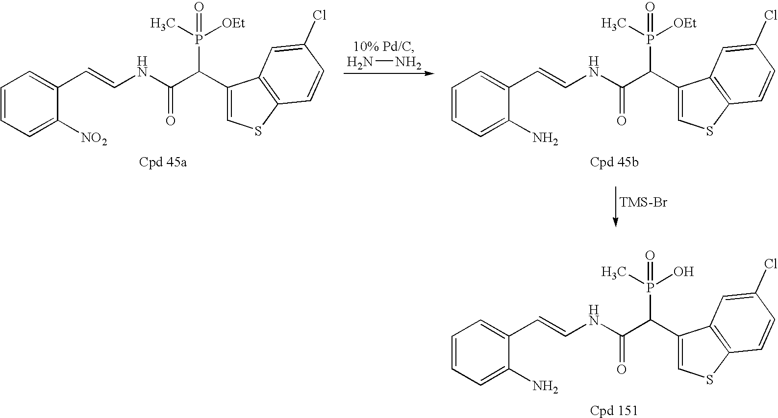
C1=CC=C(N)C(C=CNC(C(C2=CSC3=C2C=C(Cl)C=C3)P(C)(O)=O)=O)=C1.C1=CC=C([NO2])C(C=CNC(C(C2=CSC3=C2C=C(Cl)C=C3)P(C)([OEt])=O)=O)=C1.C1=CC=C(N)C(C=CNC(C(C2=CSC3=C2C=C(Cl)C=C3)P(C)([OEt])=O)=O)=C1.NN
